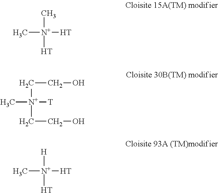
C[N+](C)([H])[H].C([N+](C)([T])CCO)CO.[H][N+](C)([H])[H]
